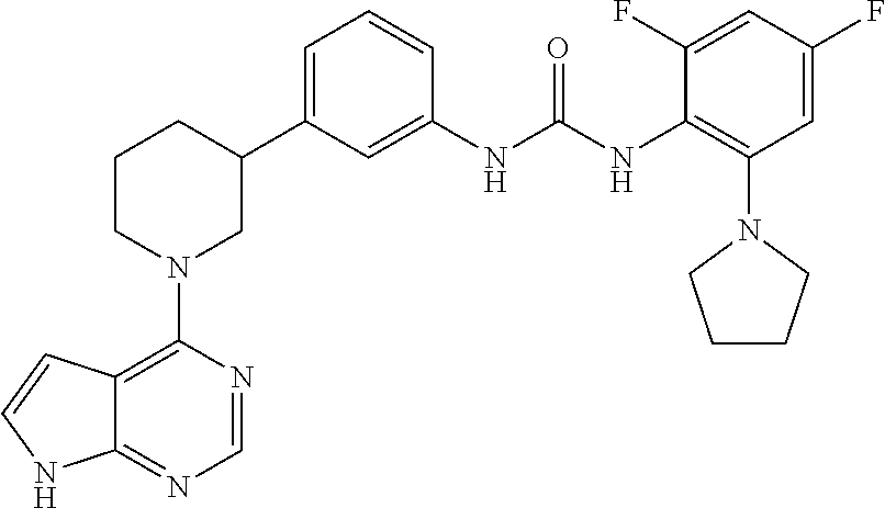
C12=C(N3CC(C4=CC=CC(NC(NC5=C(N6CCCC6)C=C(F)C=C5F)=O)=C4)CCC3)N=CN=C1NC=C2
